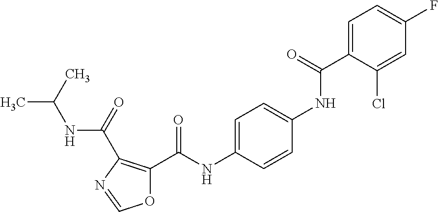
C1=C(C(NC2=CC=C(NC(C3=C(C(=O)NC(C)C)N=CO3)=O)C=C2)=O)C(Cl)=CC(F)=C1
